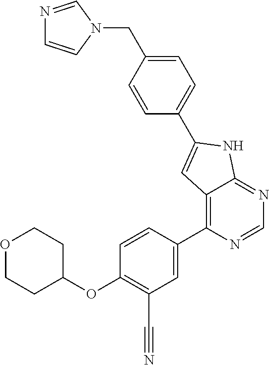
O1CCC(OC2=C(C#N)C=C(C3=C4C(=NC=N3)NC(C3=CC=C(CN5C=NC=C5)C=C3)=C4)C=C2)CC1
